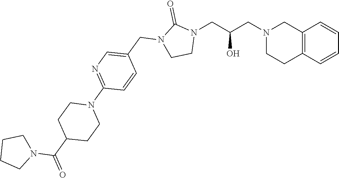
C12=C(C=CC=C1)CCN(CC(CN1C(=O)N(CC3=CN=C(N4CCC(C(=O)N5CCCC5)CC4)C=C3)CC1)O)C2
